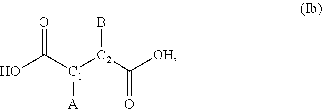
OC([C1]([C2](C([OH])=O)B)[A])=O
